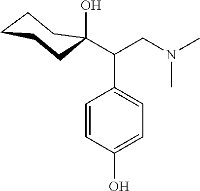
C1=CC(O)=CC=C1C(CN(C)C)C1(O)CCCCC1
